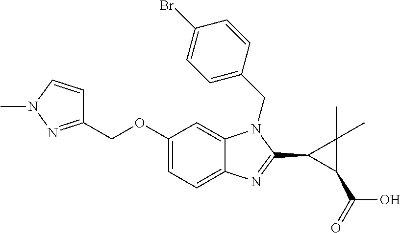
C1(COC2=CC=C3C(=C2)N(CC2=CC=C(Br)C=C2)C(C2C(C(=O)O)C2(C)C)=N3)=NN(C)C=C1
